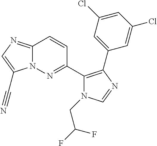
C12=NC=C(C#N)N1N=C(C1=C(C3=CC(Cl)=CC(Cl)=C3)N=CN1CC(F)F)C=C2
